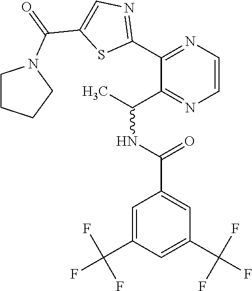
C1=C(C(F)(F)F)C=C(C(NC(C)C2=NC=CN=C2C2=NC=C(C(=O)N3CCCC3)S2)=O)C=C1C(F)(F)F
